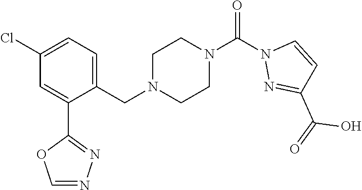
C1(Cl)=CC=C(CN2CCN(C(N3N=C(C(=O)O)C=C3)=O)CC2)C(C2=NN=CO2)=C1
